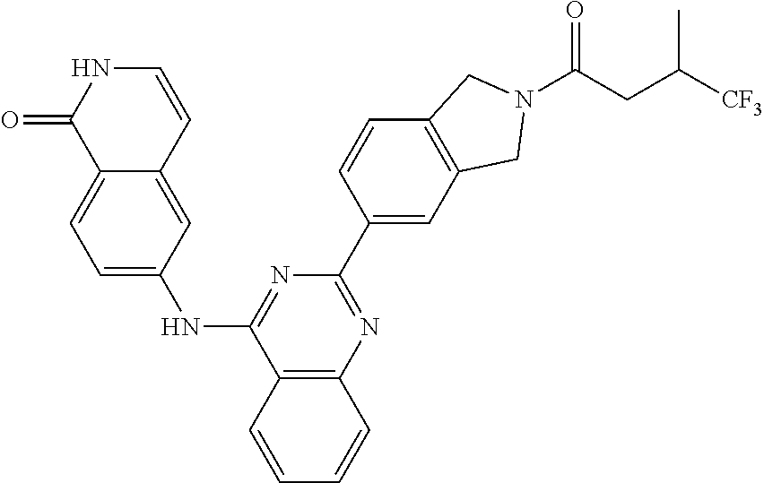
C12=CC=C(NC3=NC(C4=CC5=C(C=C4)CN(C(CC([CF3])C)=O)C5)=NC4=C3C=CC=C4)C=C1C=CNC2=O
